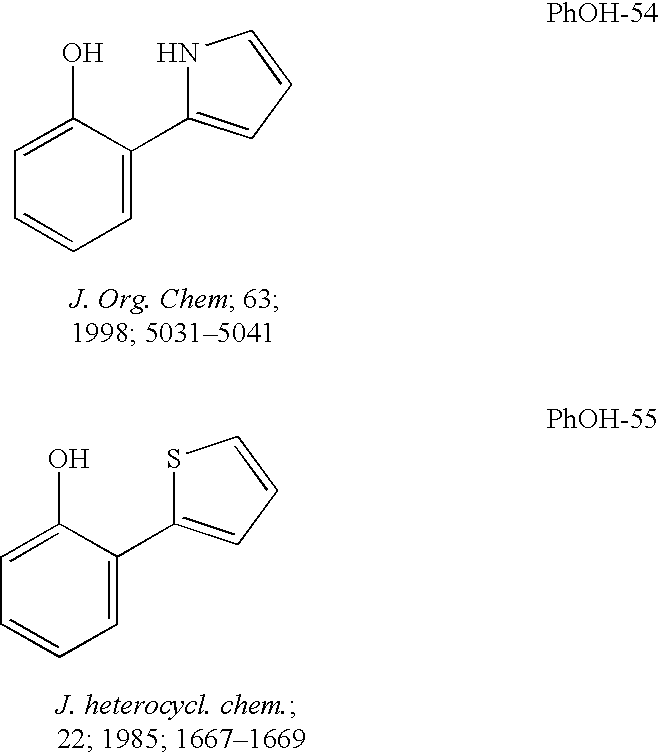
C1=C(C2=CC=CN2)C(O)=CC=C1.C1=C(C2=CC=CS2)C(O)=CC=C1
